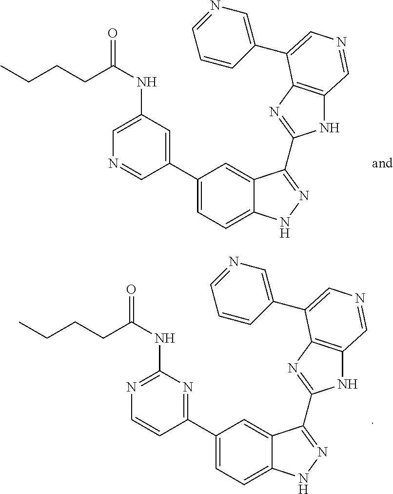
C1(NC(=O)CCCC)=NC=CC(C2=CC=C3C(=C2)C(C2=NC4=C(N2)C=NC=C4C2=CN=CC=C2)=NN3)=N1.C1(NC(=O)CCCC)=CN=CC(C2=CC=C3C(=C2)C(C2=NC4=C(N2)C=NC=C4C2=CN=CC=C2)=NN3)=C1
